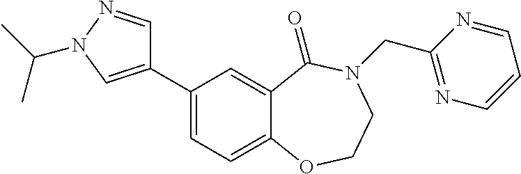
C1(C2=CN(C(C)C)N=C2)=CC=C2C(=C1)C(=O)N(CC1=NC=CC=N1)CCO2
